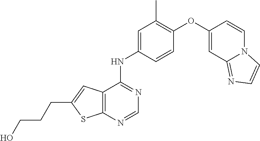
C12=C(C(NC3=CC(C)=C(OC4=CC5=NC=CN5C=C4)C=C3)=NC=N1)C=C(CCCO)S2
